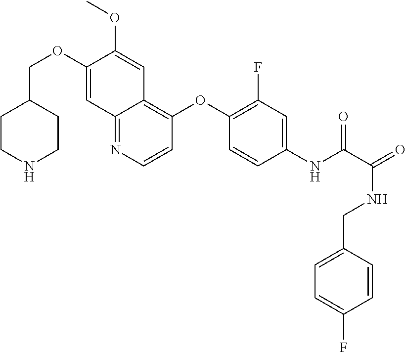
C1CNCCC1COC1=CC2=NC=CC(OC3=C(F)C=C(NC(C(=O)NCC4=CC=C(F)C=C4)=O)C=C3)=C2C=C1OC
